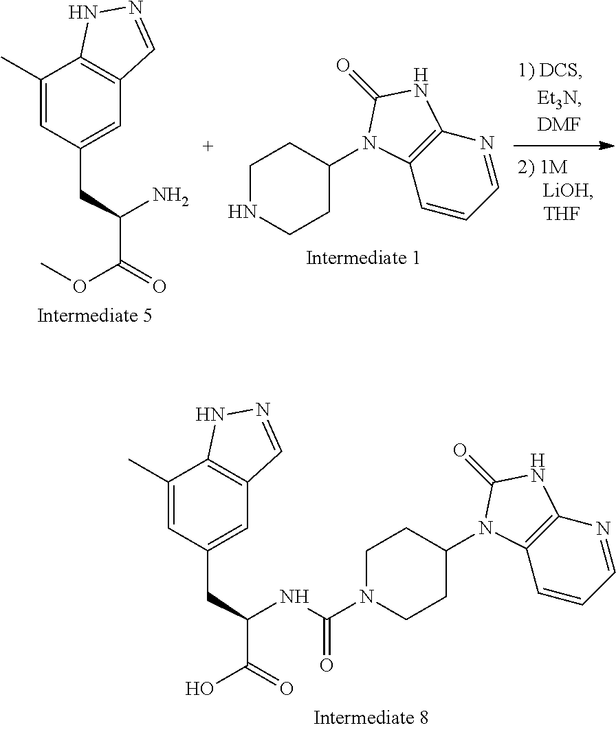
C1=CC=NC2=C1N(C1CCNCC1)C(=O)N2.C1(C)=CC(CC(N)C(=O)OC)=CC2=C1NN=C2.C1(C)=CC(CC(NC(N2CCC(N3C4=C(N=CC=C4)NC3=O)CC2)=O)C(=O)O)=CC2=C1NN=C2
